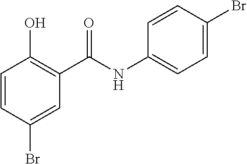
C1=CC(Br)=CC(C(NC2=CC=C(Br)C=C2)=O)=C1O
